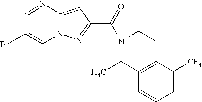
C1=NC2=CC(C(=O)N3C(C)C4=C(CC3)C([CF3])=CC=C4)=NN2C=C1Br
